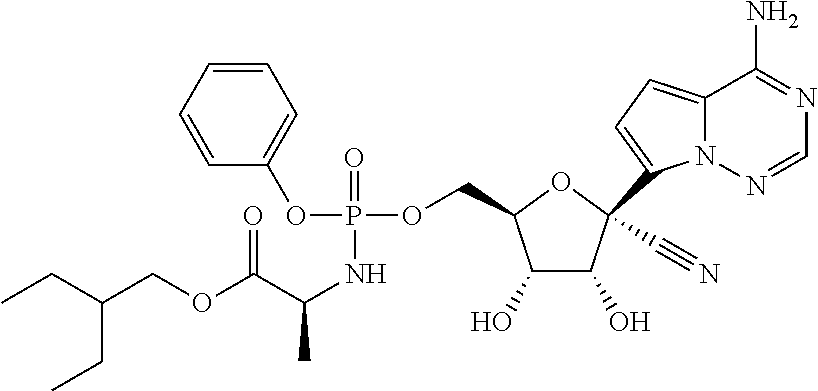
O=P(NC(C)C(OCC(CC)CC)=O)(OC1=CC=CC=C1)OCC1C(O)C(O)C(C2=CC=C3N2N=CN=C3N)(C#N)O1
